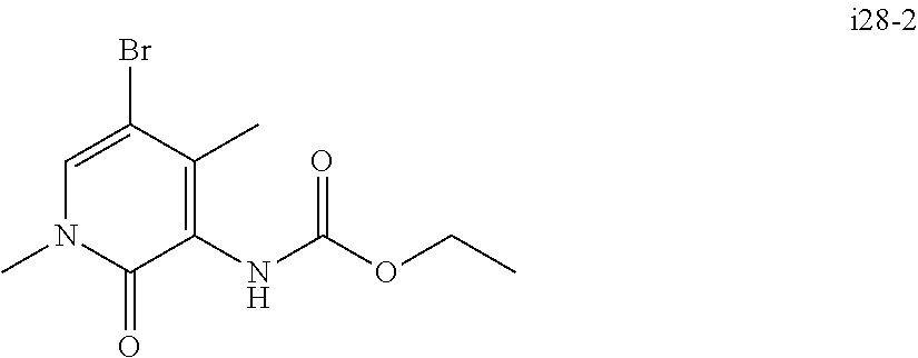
C1=C(Br)C(C)=C(NC(OCC)=O)C(=O)N1C
